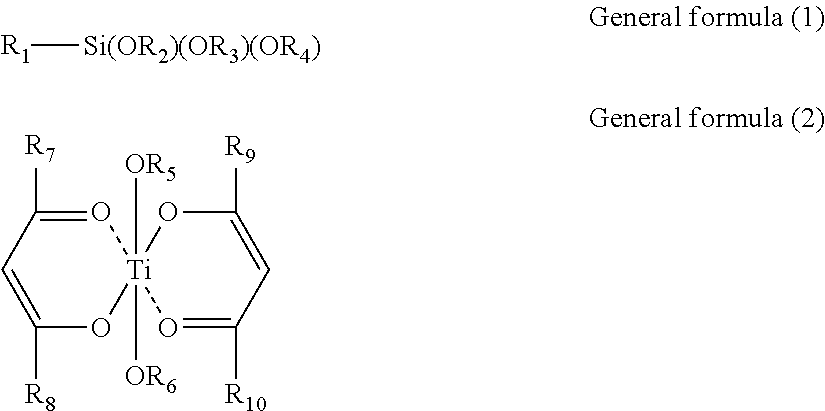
[R1][Si(OR2)(OR3)(OR4)].C1([R8])=CC([R7])=O[Ti]2([OR5])([OR6])(O1)O=C([R10])C=C([R9])O2
